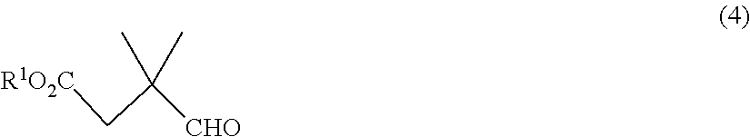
C(C[R1O2C])(C)(C)[CHO]
